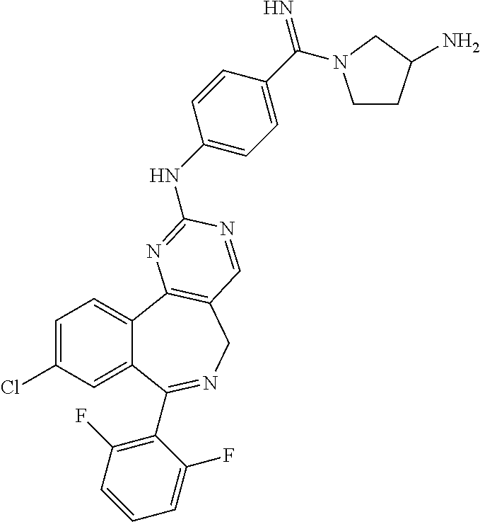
C1=C(Cl)C=C2C(=C1)C1=C(CN=C2C2=C(F)C=CC=C2F)C=NC(NC2=CC=C(C(=N)N3CCC(N)C3)C=C2)=N1
